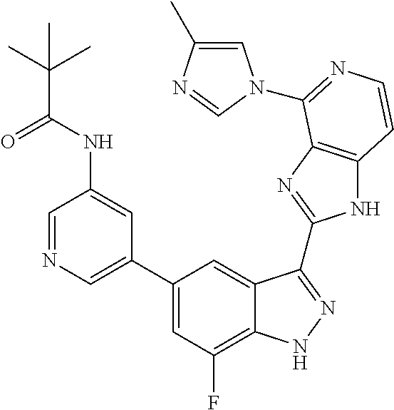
C1=C(C2=CC(F)=C3C(=C2)C(C2=NC4=C(N2)C=CN=C4N2C=C(C)N=C2)=NN3)C=C(NC(=O)C(C)(C)C)C=N1
